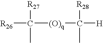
[R26]C([(O)q]C([H])([R28])C)([R27])C
